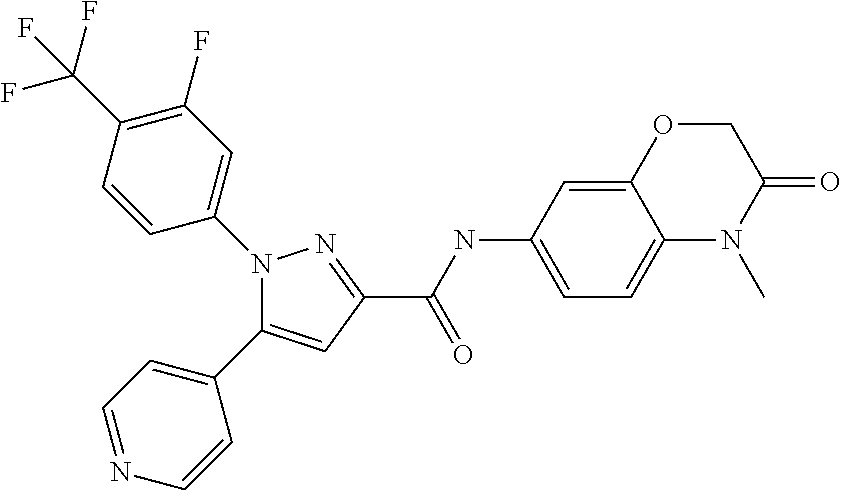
C(=O)(C1=NN(C2=CC(F)=C(C(F)(F)F)C=C2)C(C2=CC=NC=C2)=C1)NC1=CC=C2C(=C1)OCC(=O)N2C
